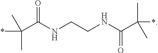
*C(C)(C)C(NCCNC(=O)C(C)(C)*)=O
